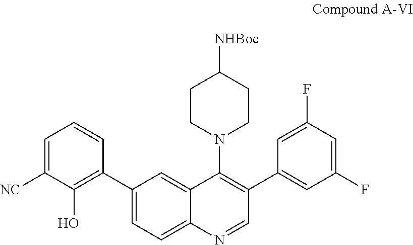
C1(C2=C(O)C([NC])=CC=C2)=CC=C2C(=C1)C(N1CCC([NHBoc])CC1)=C(C1=CC(F)=CC(F)=C1)C=N2
